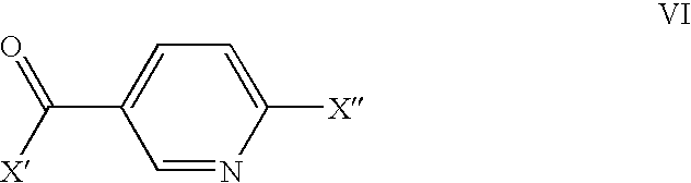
C1=NC([X])=CC=C1C([X])=O
